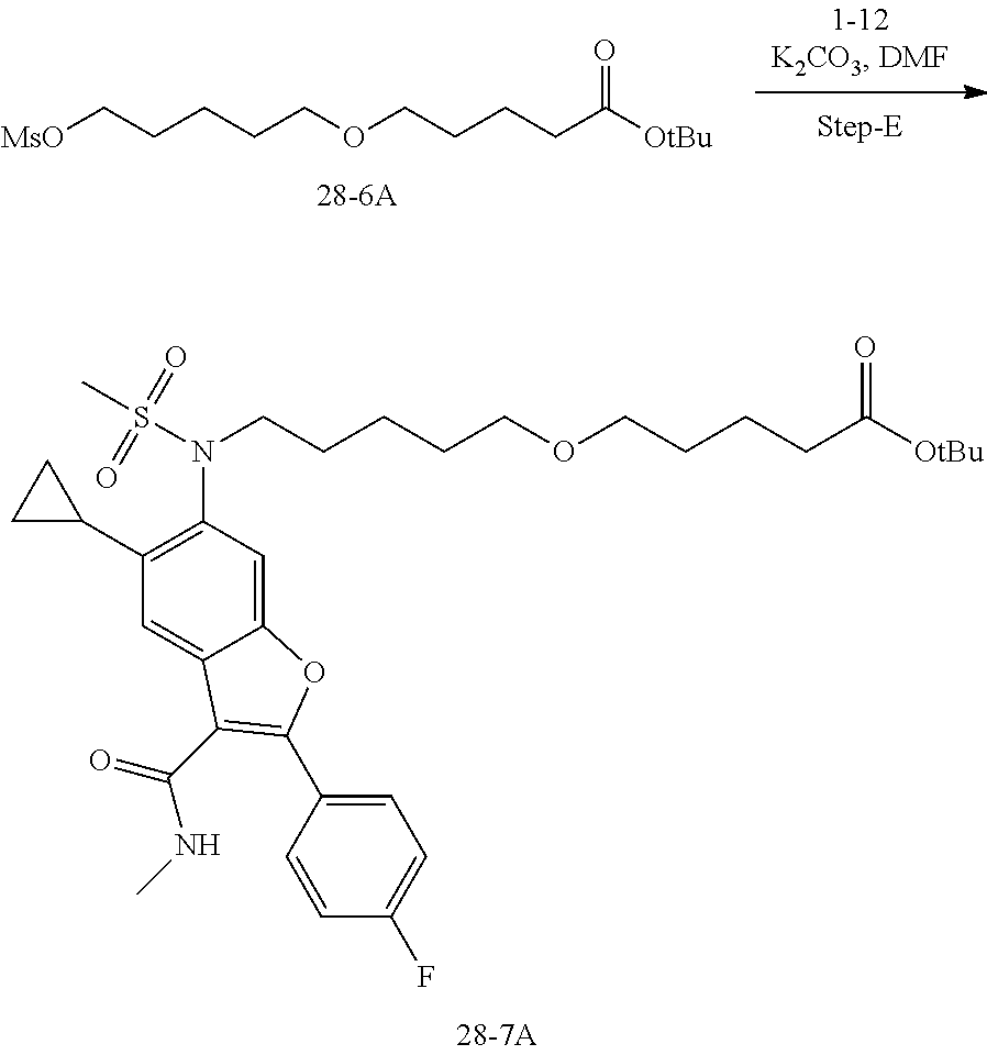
C(CCCC([OtBu])=O)OCCCCCN(S(C)(=O)=O)C1=C(C2CC2)C=C2C(=C1)OC(C1=CC=C(F)C=C1)=C2C(=O)NC.C(CCCC([OtBu])=O)OCCCCC[MsO]
